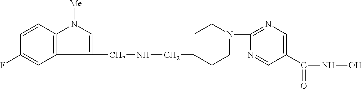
C1(CNCC2CCN(C3=NC=C(C(NO)=O)C=N3)CC2)=CN([Me])C2=C1C=C(F)C=C2
